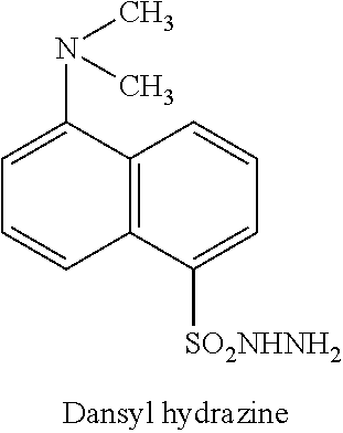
C1=C(N(C)C)C2=C(C=C1)C([SO2NHNH2])=CC=C2
